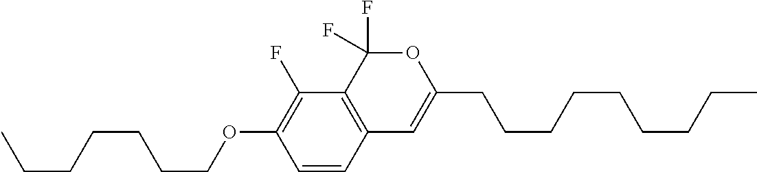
C1=CC2=C(C(F)=C1OCCCCCCC)C(F)(F)OC(CCCCCCCCC)=C2
